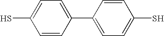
SC1=CC=C(C2=CC=C(S)C=C2)C=C1
